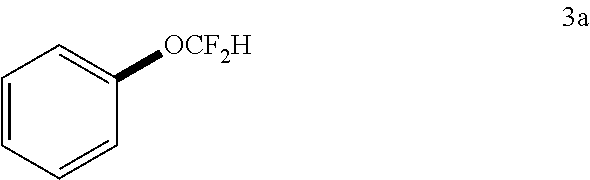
C1=CC=CC([OCF2H])=C1
